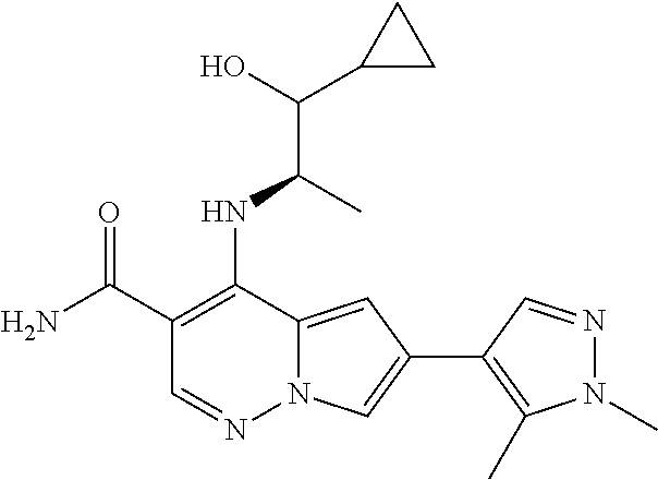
C1(C(N)=O)=C(NC(C(O)C2CC2)C)C2=CC(C3=C(C)N(C)N=C3)=CN2N=C1
